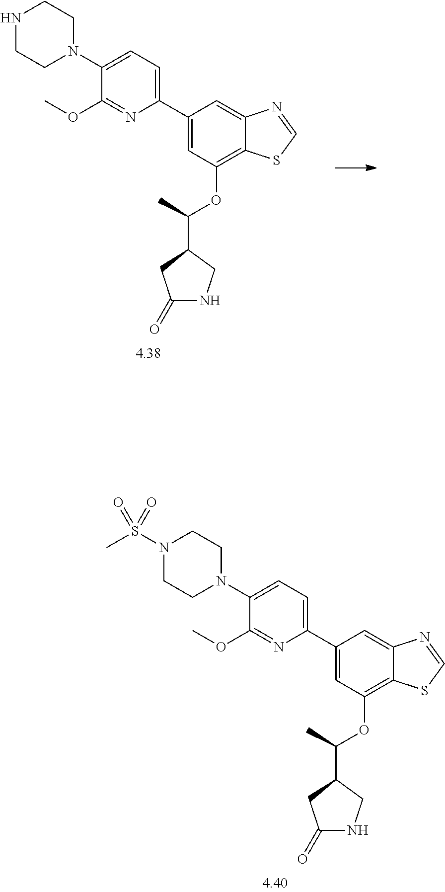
N1CCN(C2=CC=C(C3=CC(OC(C4CC(=O)NC4)C)=C4C(=C3)N=CS4)N=C2OC)CC1.N1(S(C)(=O)=O)CCN(C2=CC=C(C3=CC(OC(C4CC(=O)NC4)C)=C4C(=C3)N=CS4)N=C2OC)CC1
